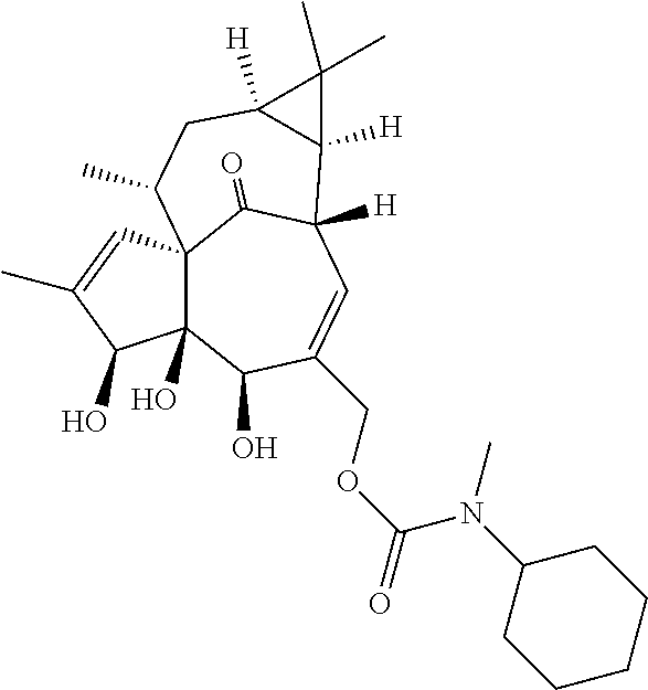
C123C(O)(C(O)C(COC(=O)N(C4CCCCC4)C)=CC([H])(C1=O)C1([H])C([H])(CC2C)C1(C)C)C(O)C(C)=C3
